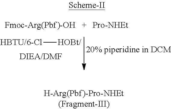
[HBTU/6-Cl][HOBt/]
